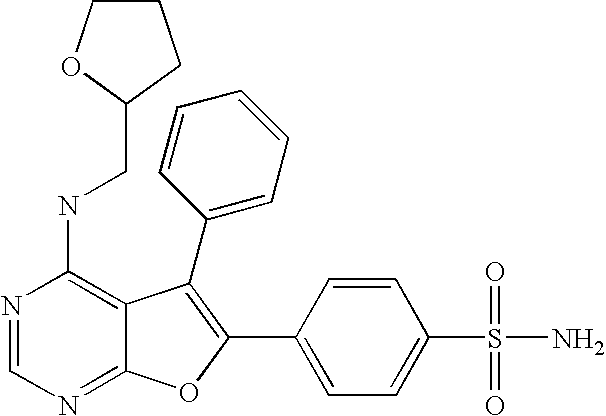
N1=CN=C2C(=C1NCC1CCCO1)C(C1=CC=CC=C1)=C(C1=CC=C(S(N)(=O)=O)C=C1)O2
